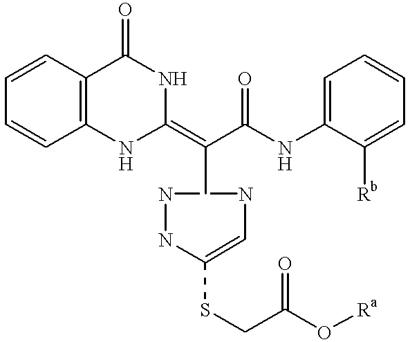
C1=CC=CC2=C1C(=O)NC(=C(C(=O)NC1=CC=CC=C1[Rb])C)N2.N1NC(SCC(O[Ra])=O)=CN1
